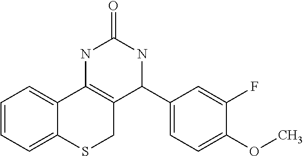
C1=CC=C2C(=C1)C1=C(CS2)C(C2=CC=C(OC)C(F)=C2)NC(=O)N1
